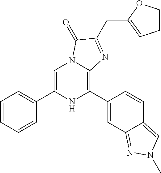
C1=C(C2=CC=CC=C2)NC(C2=CC3=NN(C)C=C3C=C2)=C2N1C(=O)C(CC1=CC=CO1)=N2
